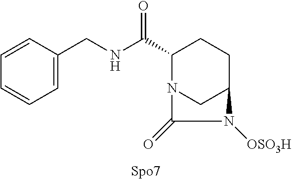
C(NC(C1N2CC(CC1)N([OSO3H])C2=O)=O)C1=CC=CC=C1
